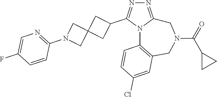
N1=C2N(C(C3CC4(C3)CN(C3=NC=C(F)C=C3)C4)=N1)C1=C(CN(C(=O)C3CC3)C2)C=C(Cl)C=C1
